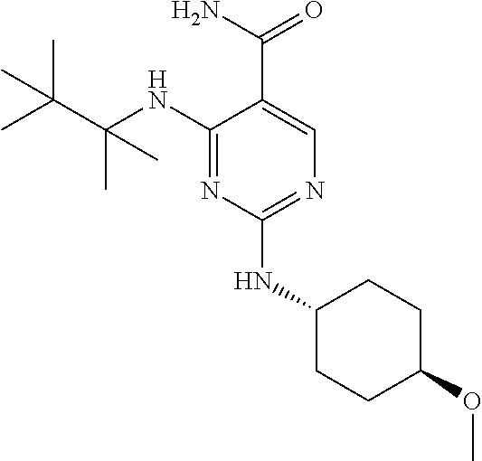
C1(NC(C(C)(C)C)(C)C)=NC(NC2CCC(OC)CC2)=NC=C1C(N)=O
